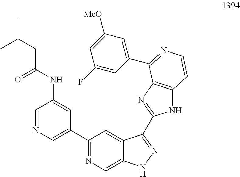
C1=NC=C(C2=NC=C3C(=C2)C(C2=NC4=C(N2)C=CN=C4C2=CC([MeO])=CC(F)=C2)=NN3)C=C1NC(CC(C)C)=O
